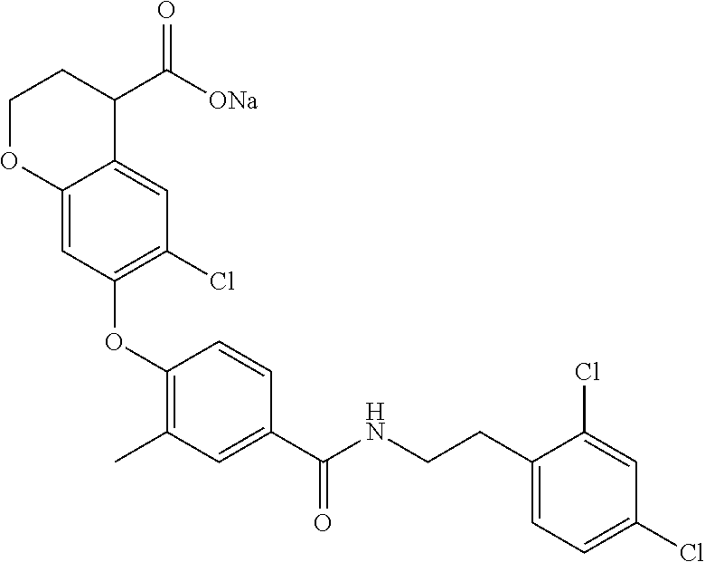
C1(OC2=C(Cl)C=C3C(=C2)OCCC3C([ONa])=O)=C(C)C=C(C(NCCC2=CC=C(Cl)C=C2Cl)=O)C=C1
